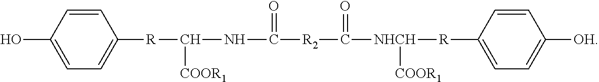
C1=CC(O)=CC=C1[R]C(NC([R2]C([NHCH]([COOR1])[R]C1=CC=C([OH])C=C1)=O)=O)[COOR1]
